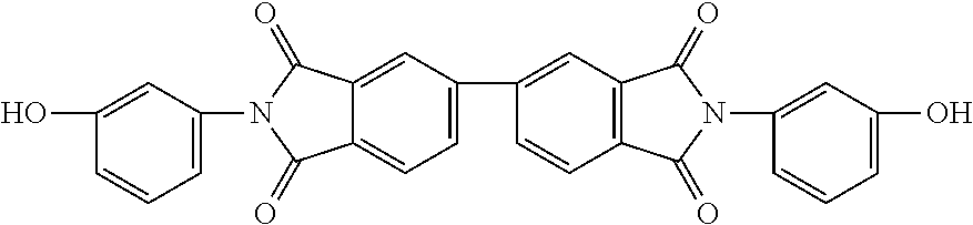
OC1=CC(N2C(=O)C3=CC=C(C4=CC5=C(C(=O)N(C6=CC(O)=CC=C6)C5=O)C=C4)C=C3C2=O)=CC=C1
